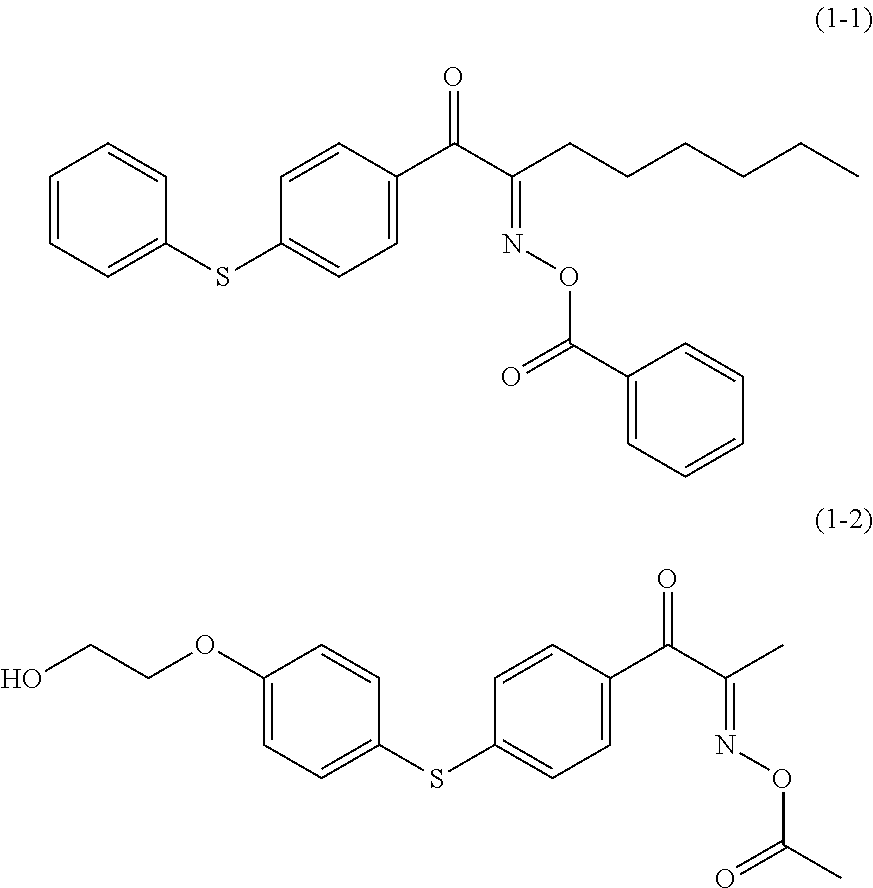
C1=C(SC2=CC=C(C(C(CCCCCC)=NOC(C3=CC=CC=C3)=O)=O)C=C2)C=CC=C1.C1=C(SC2=CC=C(C(C(C)=NOC(C)=O)=O)C=C2)C=CC(OCCO)=C1
